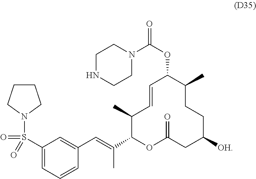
C1(C)C(C(=CC2=CC(S(=O)(N3CCCC3)=O)=CC=C2)C)OC(=O)CC([OH])CCC(C)C(OC(=O)N2CCNCC2)C=C1
